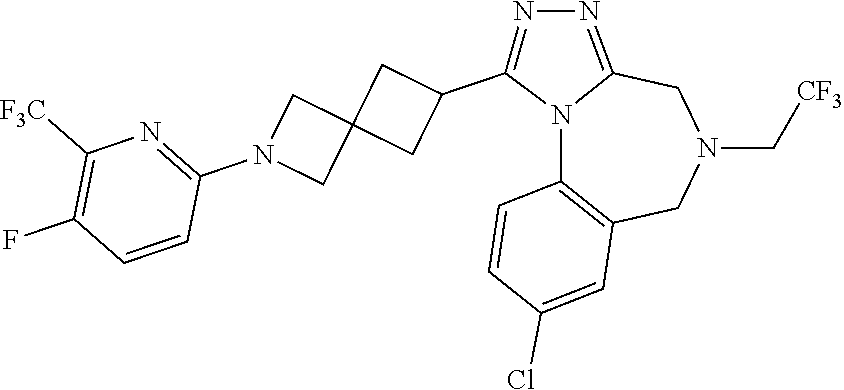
N12C3=C(CN(C[CF3])CC1=NN=C2C1CC2(C1)CN(C1=NC([F3C])=C(F)C=C1)C2)C=C(Cl)C=C3
